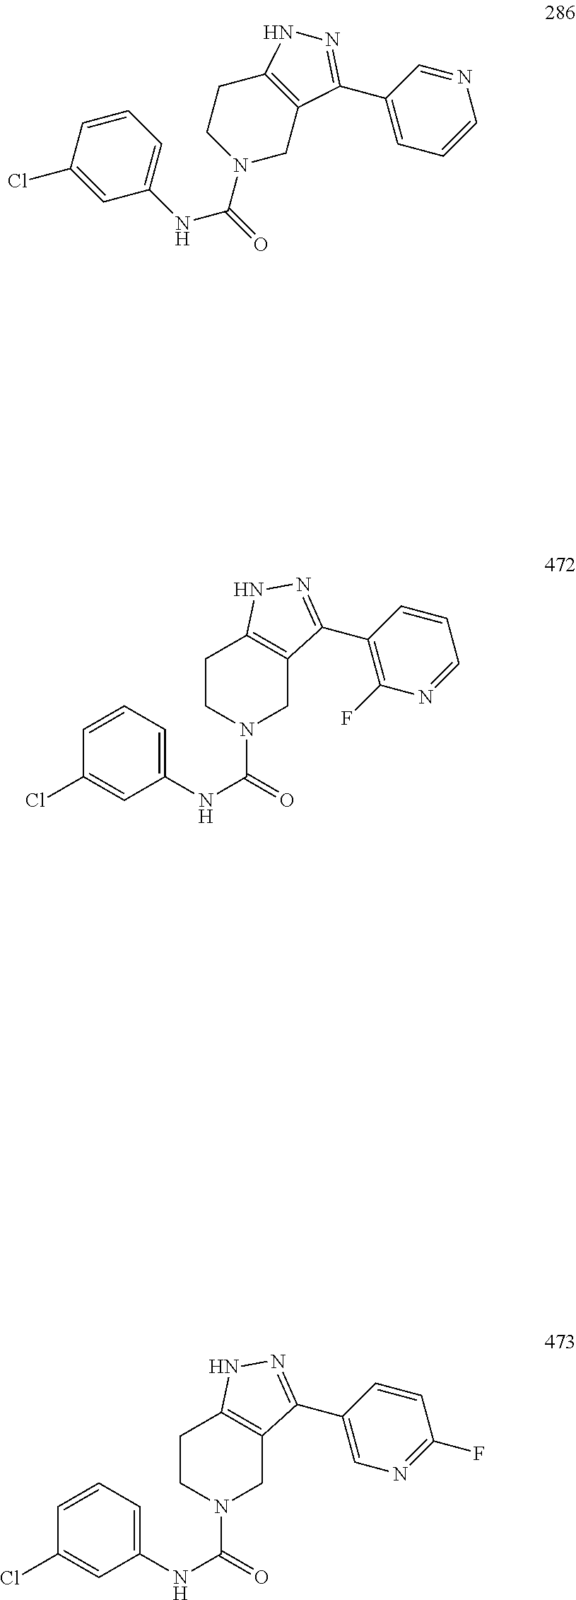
C1=CC=C(NC(=O)N2CC3=C(CC2)NN=C3C2=C(F)N=CC=C2)C=C1Cl.C1=CC=C(NC(=O)N2CC3=C(CC2)NN=C3C2=CC=CN=C2)C=C1Cl.C1=CC=C(NC(=O)N2CC3=C(CC2)NN=C3C2=CN=C(F)C=C2)C=C1Cl
